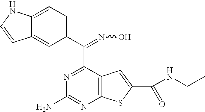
C1(C(=NO)C2=NC(N)=NC3=C2C=C(C(NCC)=O)S3)=CC=C2C(=C1)C=CN2
